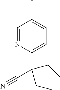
C1=NC(C(CC)(C#N)CC)=CC=C1I
